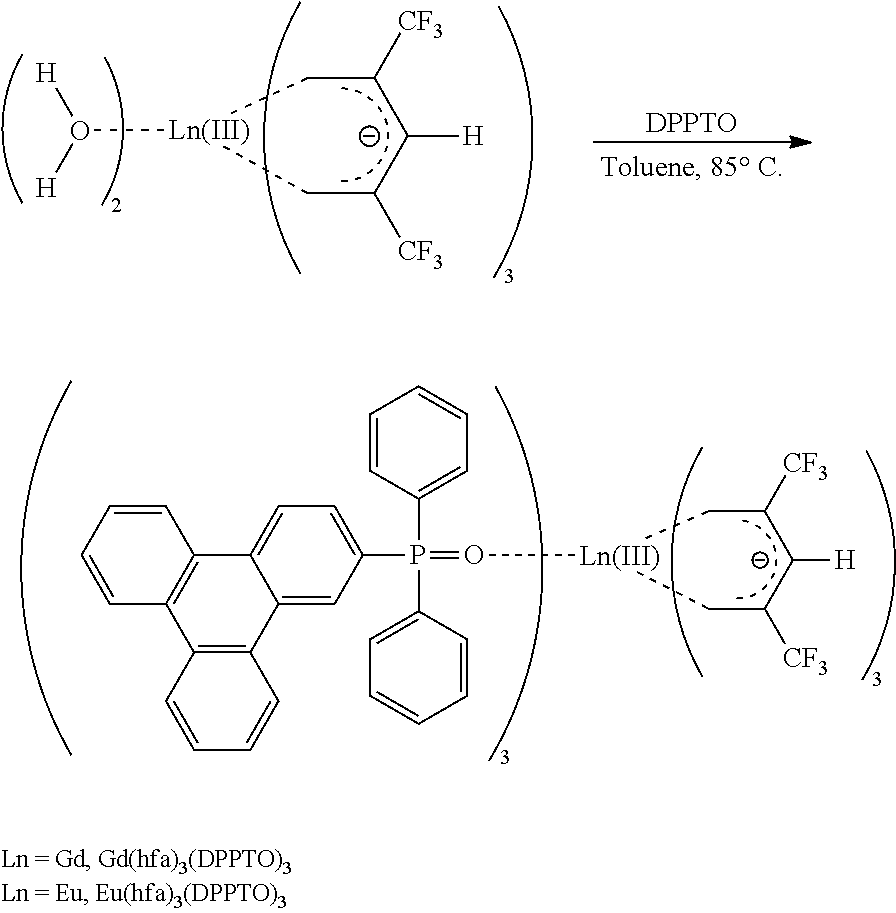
C1([CF3])C[Ln(III)](O([H])[H])CC([CF3])C1[H].[DPPTO].C1=CC2=C(C=C1)C1=CC=C(P(=O[Ln(III)]3CC([CF3])[C-]([H])C([CF3])C3)(C3=CC=CC=C3)C3=CC=CC=C3)C=C1C1=C2C=CC=C1
